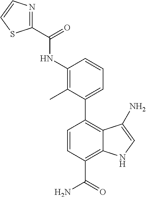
C1=CC(C(=O)N)=C2C(=C1C1=CC=CC(NC(=O)C3=NC=CS3)=C1C)C(N)=CN2
